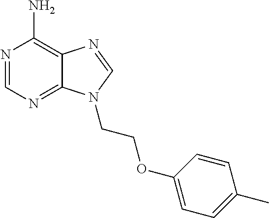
N1=CN=C2C(=C1N)N=CN2CCOC1=CC=C(C)C=C1
